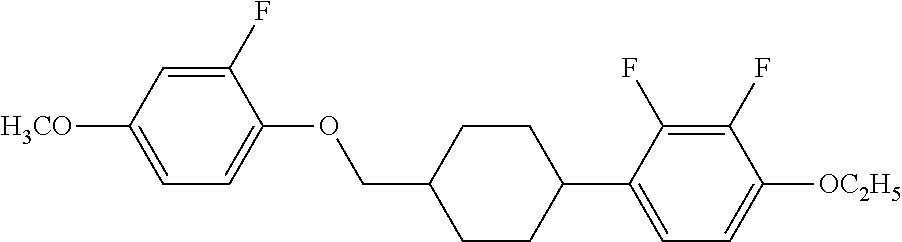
C1(F)=CC([H3CO])=CC=C1OCC1CCC(C2=CC=C([OC2H5])C(F)=C2F)CC1
